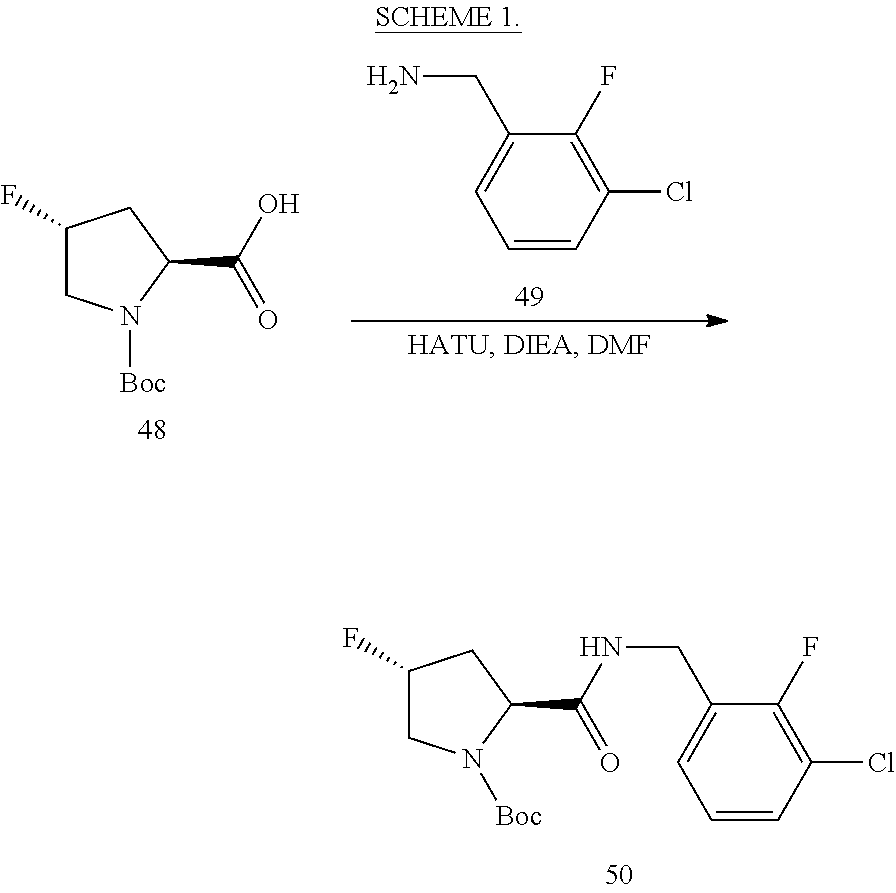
C1=CC(Cl)=C(F)C(CN)=C1.C1(F)CN([Boc])C(C(O)=O)C1.C1(F)CN([Boc])C(C(=O)NCC2=CC=CC(Cl)=C2F)C1
